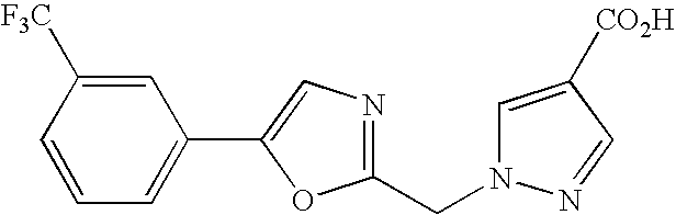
C1(C2=CC=CC([F3C])=C2)=CN=C(CN2C=C([CO2H])C=N2)O1
